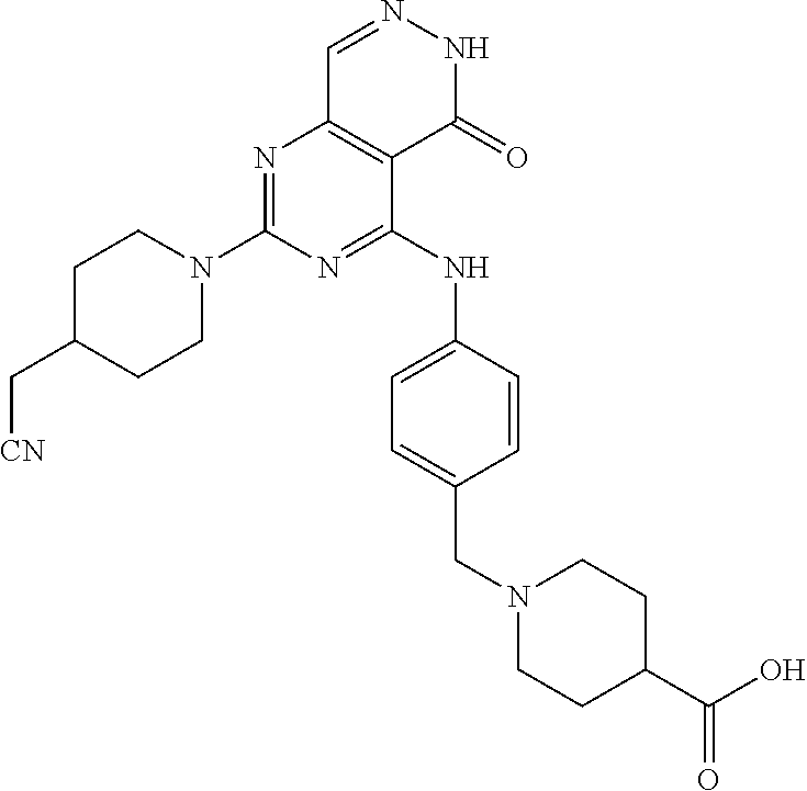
C1N(C2=NC3=C(C(NC4=CC=C(CN5CCC(C(=O)O)CC5)C=C4)=N2)C(=O)NN=C3)CCC(C[CN])C1
